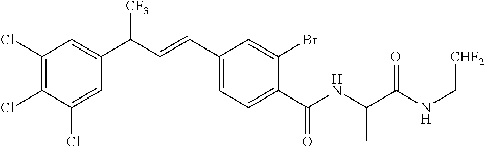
C1(Cl)=C(Cl)C=C(C(C=CC2=CC=C(C(NC(C(NC[CHF2])=O)C)=O)C(Br)=C2)[CF3])C=C1Cl
